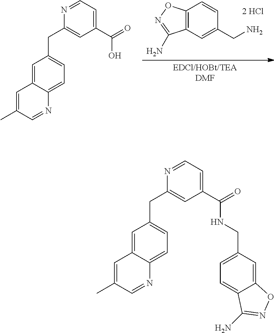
C12=C(C=C(CN)C=C1)C(N)=NO2.[EDCl/HOBt/TEADMF].C1(C)=CC2=CC(CC3=CC(C(=O)O)=CC=N3)=CC=C2N=C1.C1(C)=CC2=CC(CC3=CC(C(=O)NCC4=CC=C5C(=C4)ON=C5N)=CC=N3)=CC=C2N=C1
